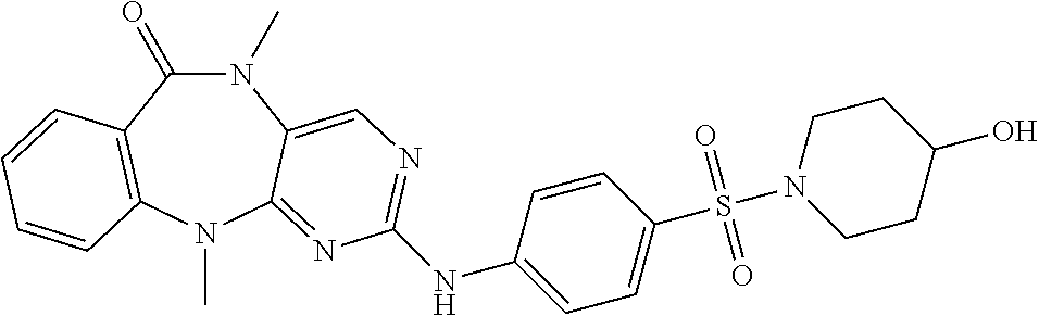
N1(C)C(=O)C2=C(N(C)C3=NC(NC4=CC=C(S(=O)(=O)N5CCC(O)CC5)C=C4)=NC=C13)C=CC=C2
